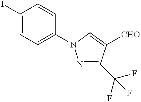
C1(I)=CC=C(N2N=C(C(F)(F)F)C([CHO])=C2)C=C1
